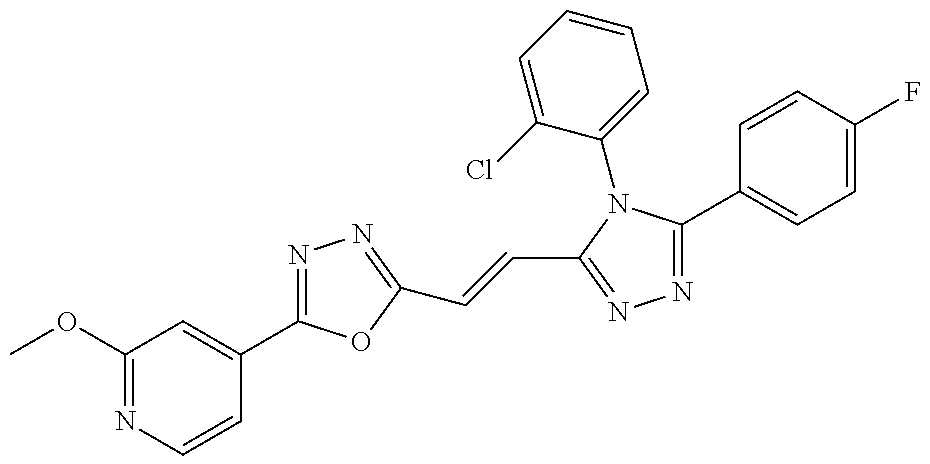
COC1=NC=CC(C2=NN=C(C=CC3=NN=C(C4=CC=C(F)C=C4)N3C3=CC=CC=C3Cl)O2)=C1
